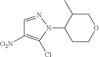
C1=NN(C2CCOCC2C)C(Cl)=C1[O2N]
